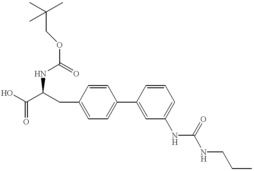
OC(C(CC1=CC=C(C2=CC(NC(NCCC)=O)=CC=C2)C=C1)NC(=O)OCC(C)(C)C)=O
